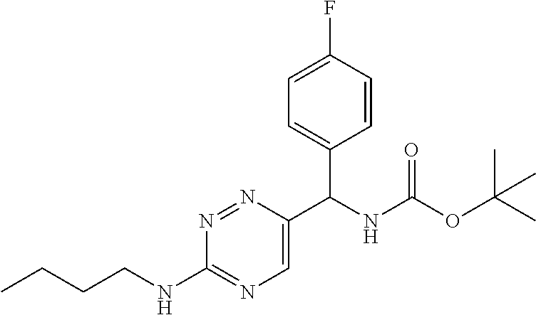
CC(OC(NC(C1=CN=C(NCCCC)N=N1)C1=CC=C(F)C=C1)=O)(C)C
